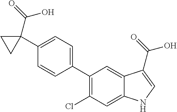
C1(C2=C(Cl)C=C3C(=C2)C(C(=O)O)=CN3)=CC=C(C2(C(=O)O)CC2)C=C1
